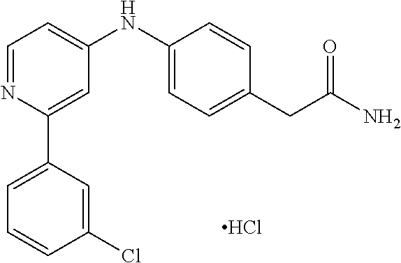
C1(C2=CC(NC3=CC=C(CC(N)=O)C=C3)=CC=N2)=CC=CC(Cl)=C1.Cl
